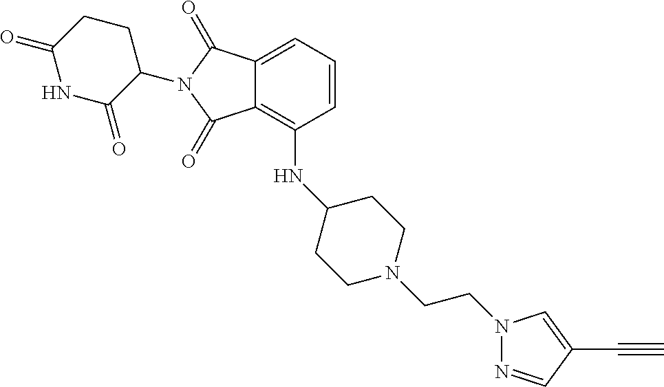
N1=CC(C#C)=CN1CCN1CCC(NC2=C3C(=CC=C2)C(=O)N(C2CCC(=O)NC2=O)C3=O)CC1
